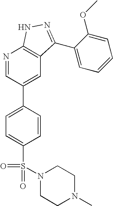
N1=CC(C2=CC=C(S(=O)(=O)N3CCN(C)CC3)C=C2)=CC2=C1NN=C2C1=CC=CC=C1OC
